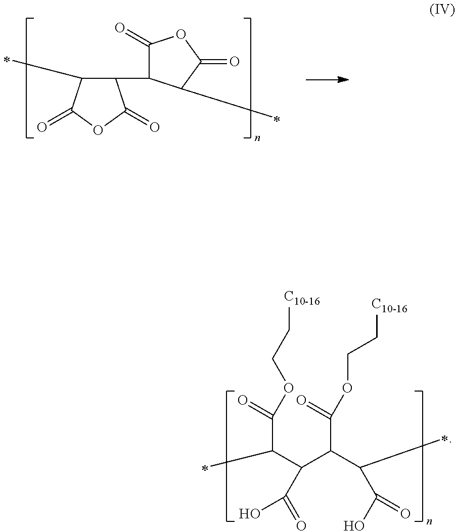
C1(C2C(=O)OC(=O)C2C)C(C)C(=O)OC1=O.C(C(C(C(C(O)=O)C)C(=O)OCC[C10-16])C(=O)O)(C(=O)OCC[C10-16])C
